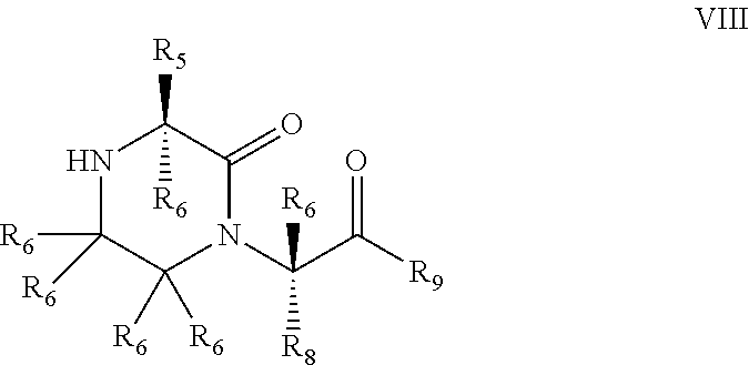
N1C([R6])([R6])C([R6])([R6])N(C(C([R9])=O)([R8])[R6])C(=O)C1([R5])[R6]
